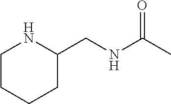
C1CCCC(CNC(C)=O)N1
